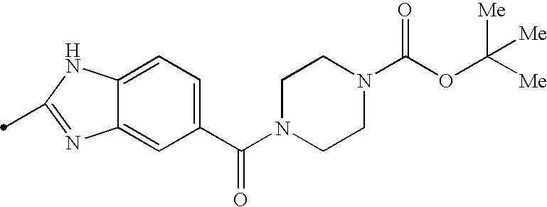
C1(C(N2CCN(C(OC([Me])([Me])[Me])=O)CC2)=O)=CC=C2C(=C1)N=C(C)N2
